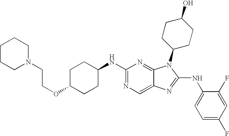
C1(NC2CCC(OCCN3CCCCC3)CC2)=NC=C2C(=N1)N(C1CCC(O)CC1)C(NC1=CC=C(F)C=C1F)=N2
